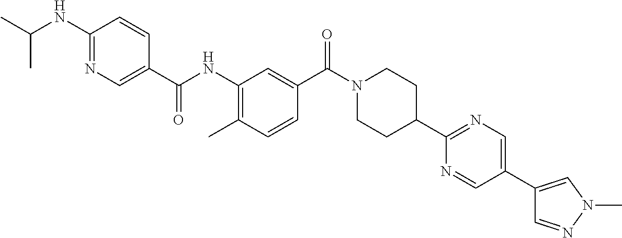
C1(C2CCN(C(C3=CC(NC(C4=CN=C(NC(C)C)C=C4)=O)=C(C)C=C3)=O)CC2)=NC=C(C2=CN(C)N=C2)C=N1
